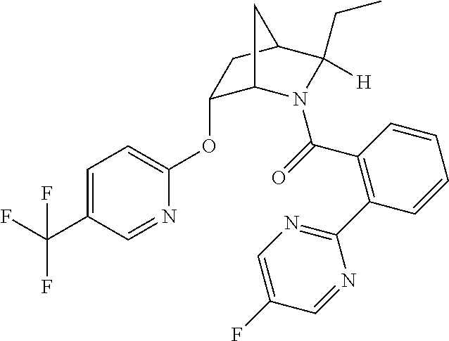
C1(OC2=CC=C(C(F)(F)F)C=N2)C2N(C(=O)C3=C(C4=NC=C(F)C=N4)C=CC=C3)C(CC)([H])C(C1)C2
